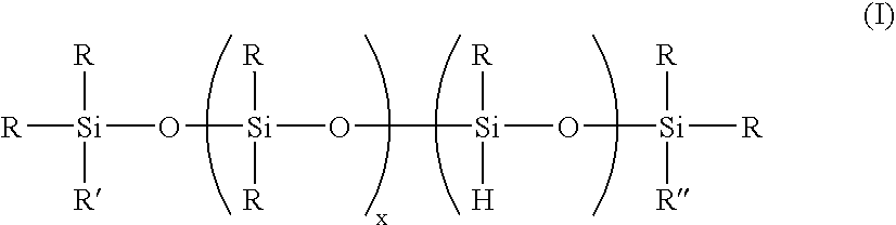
[R][Si](O[Si](O[Si](O[Si]([R])([R])[R])([R])[H])([R])[R])([R])[R]
